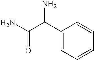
C1(C(C(N)=O)N)=CC=CC=C1
